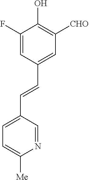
C1=C(F)C(O)=C([CHO])C=C1C=CC1=CC=C([Me])N=C1
